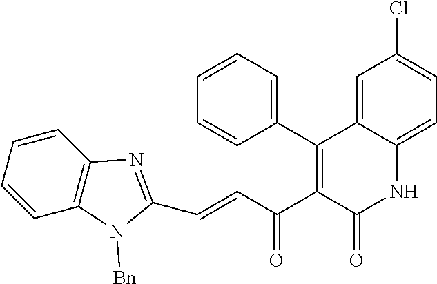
C(=CC(C1=C(C2=CC=CC=C2)C2=CC(Cl)=CC=C2NC1=O)=O)C1=NC2=C(N1[Bn])C=CC=C2
